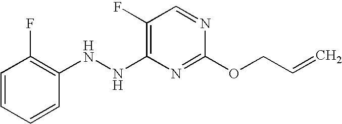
N(C1=C(F)C=NC(OCC=C)=N1)NC1=C(F)C=CC=C1
